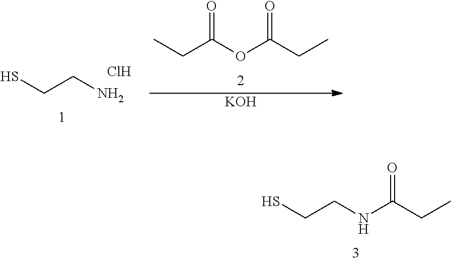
SCCNC(CC)=O.SCCN.Cl.CCC(OC(CC)=O)=O.[KOH]
